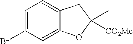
C1=C(Br)C=C2C(=C1)CC(C)([CO2Me])O2
